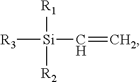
[R3][Si](C=C)([R1])[R2]
